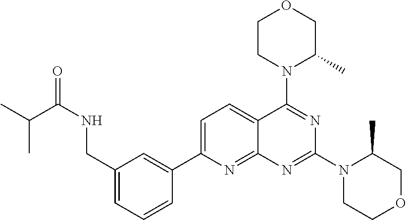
C1(CNC(C(C)C)=O)=CC=CC(C2=CC=C3C(=N2)N=C(N2CCOCC2C)N=C3N2C(C)COCC2)=C1
